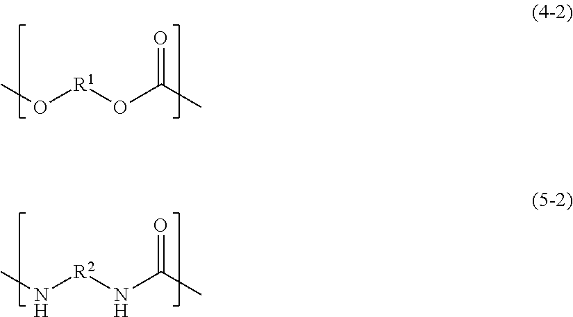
CO[R1]OC(C)=O.CN[R2]NC(C)=O
